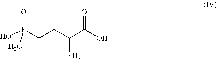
O=P(CCC(C(O)=O)N)(O)C
